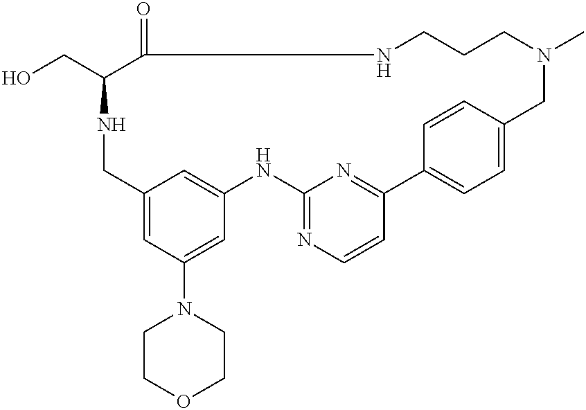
C12=CC(N3CCOCC3)=CC(=C1)NC1=NC=CC(=N1)C1=CC=C(C=C1)CN(C)CCCNC(=O)C(CO)NC2
